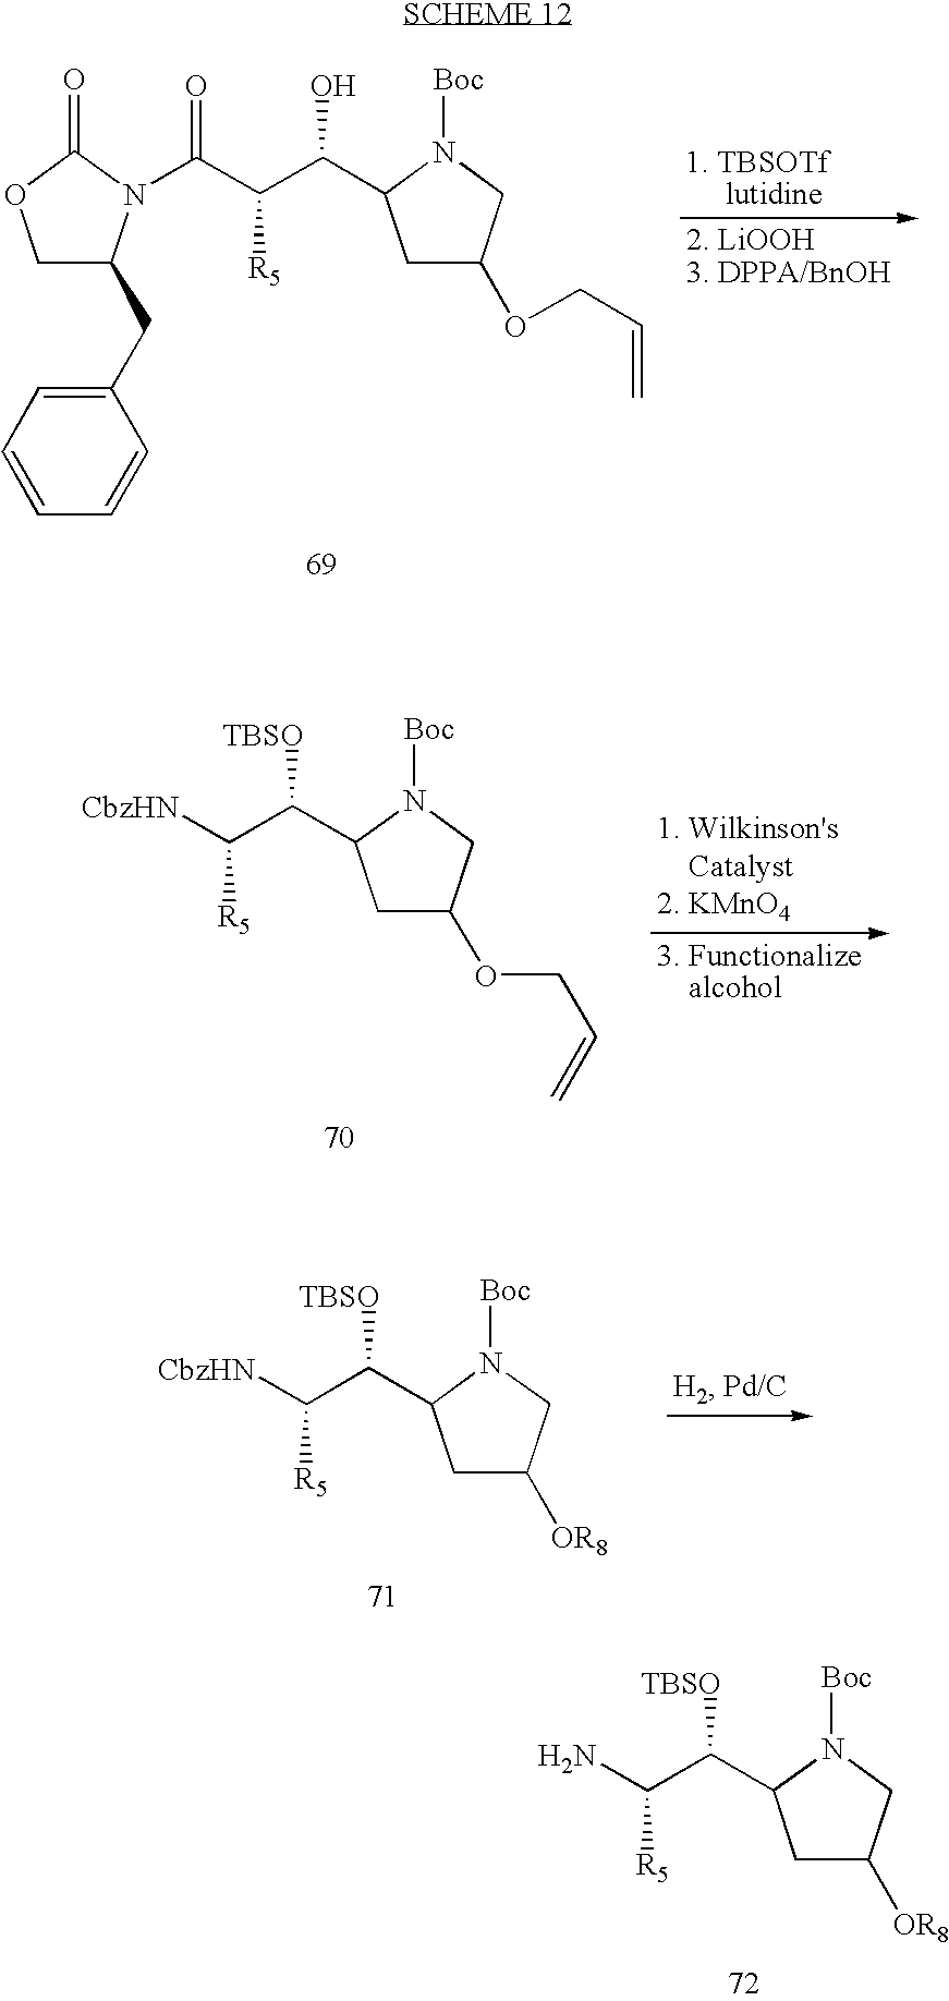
C1(=O)OCC(CC2=CC=CC=C2)N1C(C(C(C1N([Boc])CC(OCC=C)C1)O)[R5])=O.C(C(C1N([Boc])CC(OCC=C)C1)[TBSO])([CbzHN])[R5].C(C(C1N([Boc])CC([OR8])C1)[TBSO])([CbzHN])[R5].C(C(C1N([Boc])CC([OR8])C1)[TBSO])(N)[R5]
